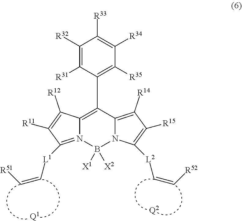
C12=C(C3=C([R35])C([R34])=C([R33])C([R32])=C3[R31])C3=C([R14])C([R15])=C([L2]C=C[R52])N3B([X2])([X1])N1=C([L1]C=C[R51])C([R11])=C2[R12].[Q2].[Q1]
